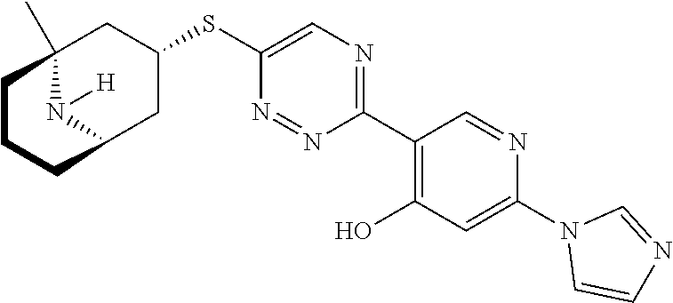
C1(C2=C(O)C=C(N3C=CN=C3)N=C2)=NC=C(SC2CC3(C)N([H])C(C2)CCC3)N=N1
